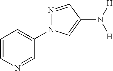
N1=CC(N([H])[H])=CN1C1=CC=CN=C1
